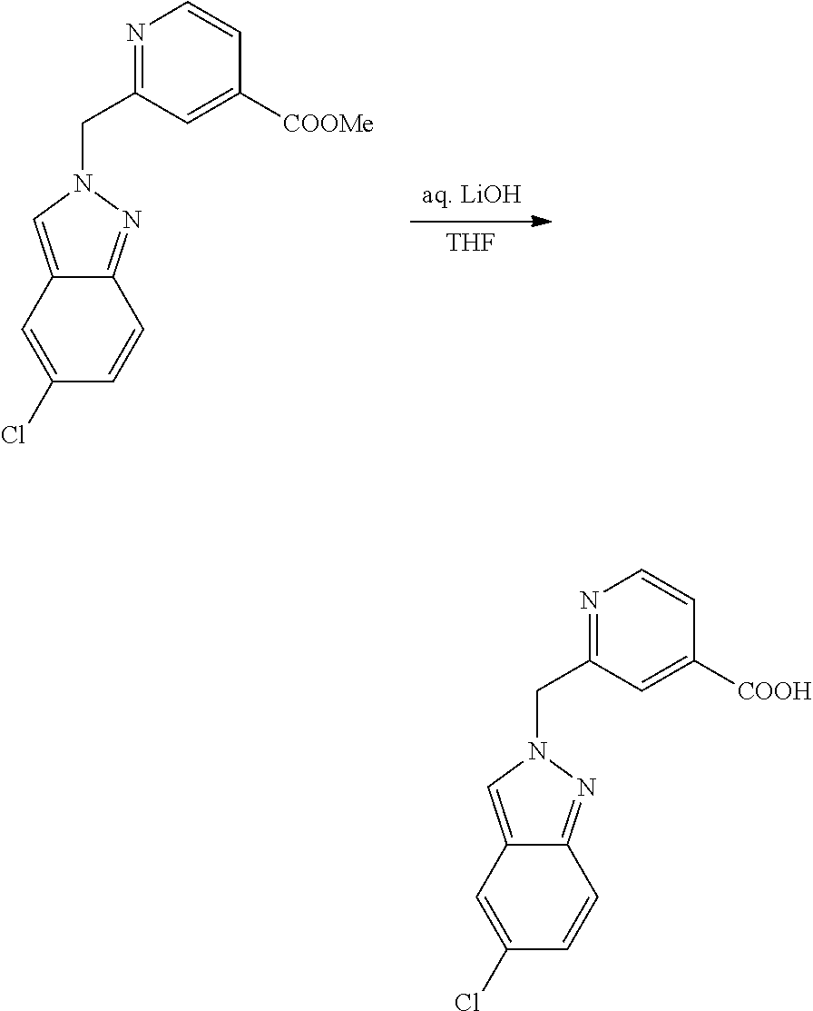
[aq. LiOH].[THF].N1(CC2=NC=CC([COOMe])=C2)C=C2C(=N1)C=CC(Cl)=C2.N1(CC2=NC=CC([COOH])=C2)C=C2C(=N1)C=CC(Cl)=C2
